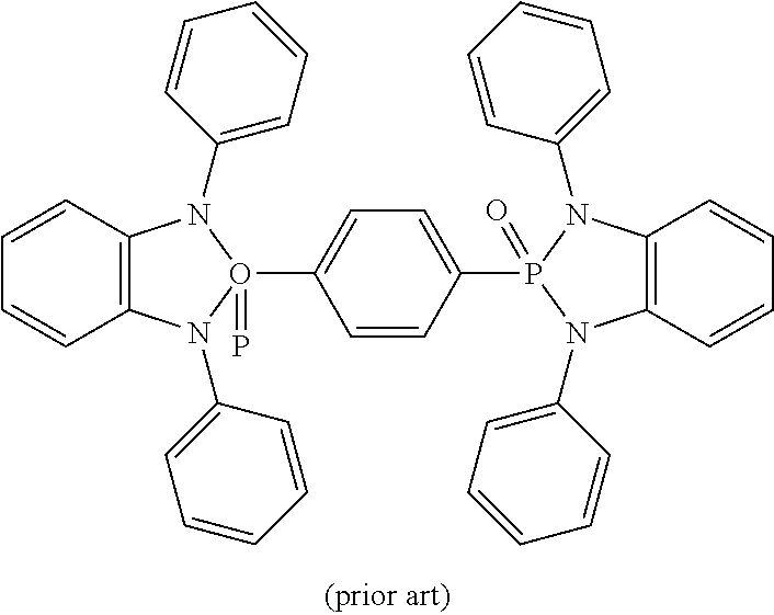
C12=C(C=CC=C1)N(C1=CC=CC=C1)O(C1=CC=C(P3(=O)N(C4=CC=CC=C4)C4=C(N3C3=CC=CC=C3)C=CC=C4)C=C1)(=P)N2C1=CC=CC=C1
